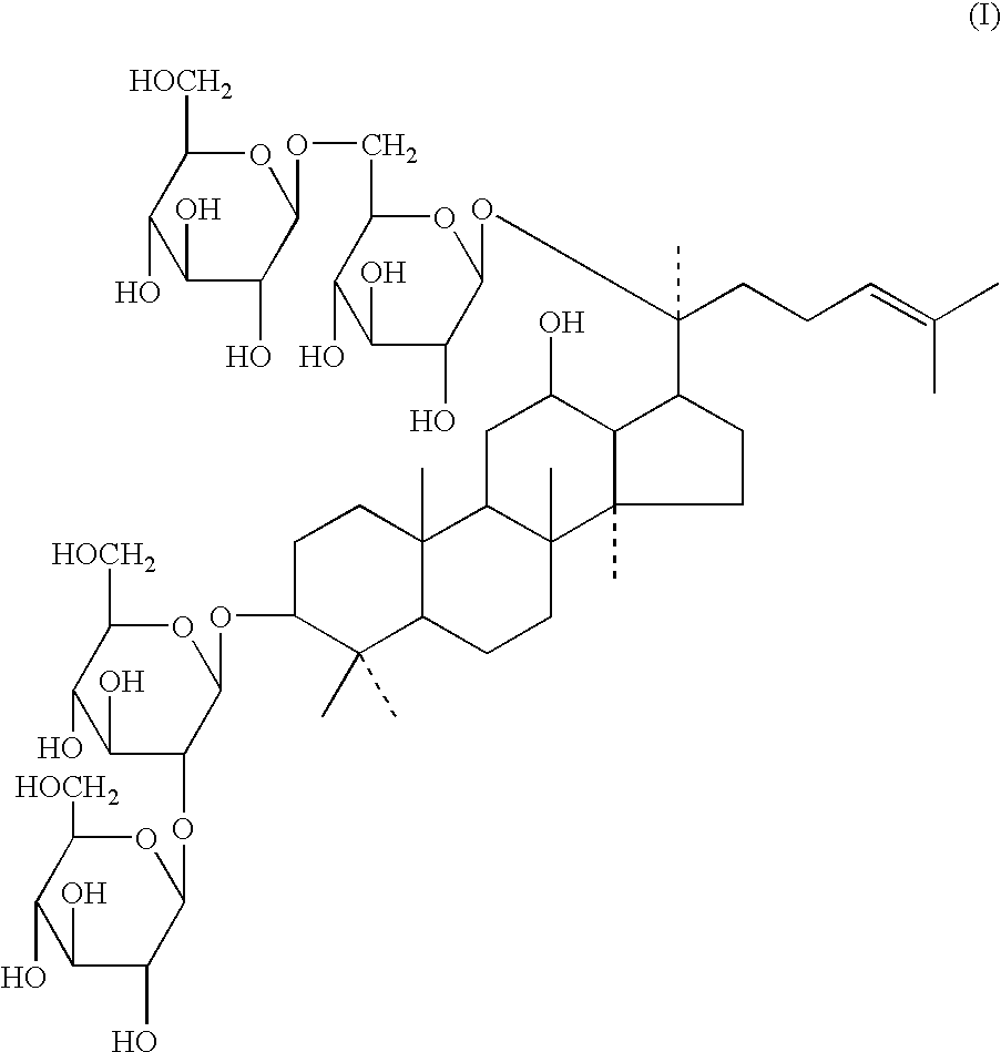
C1(O)C(O)C(OCC2C(O)C(O)C(O)C(OC(C3CCC4(C)C3C(O)CC3C4(C)CCC4C3(C)CCC(OC3OC([HOCH2])C(O)C(O)C3OC3OC([HOCH2])C(O)C(O)C3O)C4(C)C)(CCC=C(C)C)C)O2)OC([HOCH2])C1O
